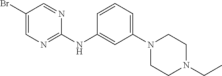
C1(Br)=CN=C(NC2=CC(N3CCN(CC)CC3)=CC=C2)N=C1
